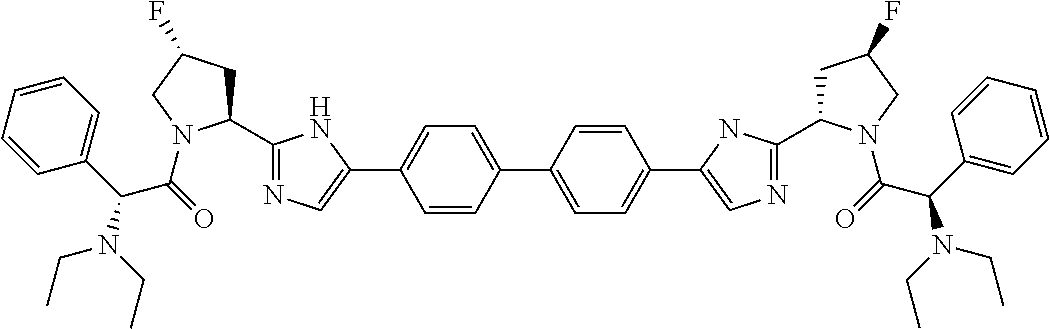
C1(C2=NC=C(C3=CC=C(C4=CC=C(C5=CN=C(C6CC(F)CN6C(=O)C(C6=CC=CC=C6)N(CC)CC)N5)C=C4)C=C3)N2)CC(F)CN1C(=O)C(N(CC)CC)C1=CC=CC=C1
